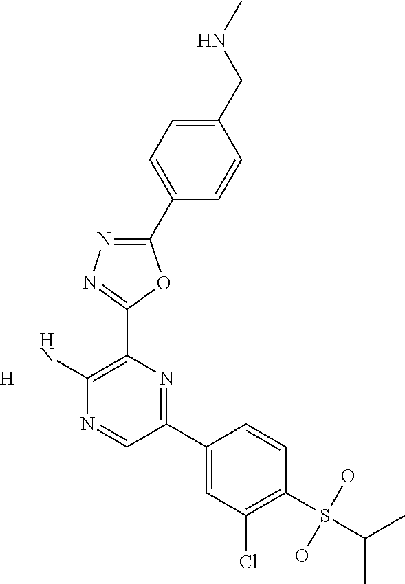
NC1=C(C2=NN=C(C3=CC=C(CNC)C=C3)O2)N=C(C2=CC(Cl)=C(S(O)(O)C(C)C)C=C2)C=N1.[H]
